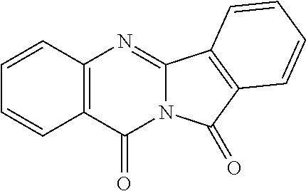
C1=CC2=C(C=C1)C(=O)N1C(=N2)C2=C(C1=O)C=CC=C2
